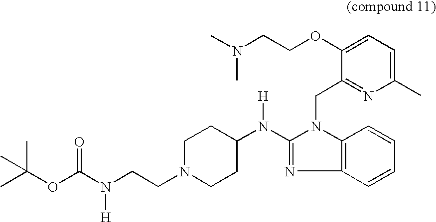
N([H])(C1=NC2=C(N1CC1=NC(C)=CC=C1OCCN(C)C)C=CC=C2)C1CCN(CCN(C(OC(C)(C)C)=O)[H])CC1
